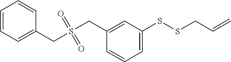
C1=CC=C(CS(CC2=CC(SSCC=C)=CC=C2)(=O)=O)C=C1
